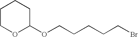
O(CCCCCBr)C1CCCCO1
